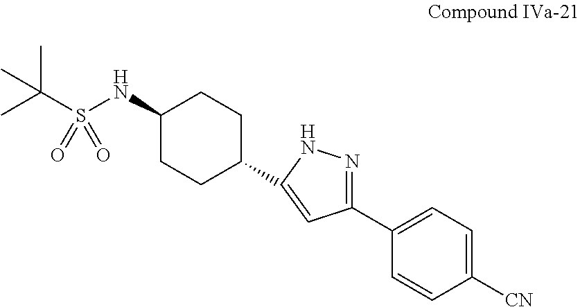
C1([CN])=CC=C(C2=NNC(C3CCC(NS(C(C)(C)C)(=O)=O)CC3)=C2)C=C1
